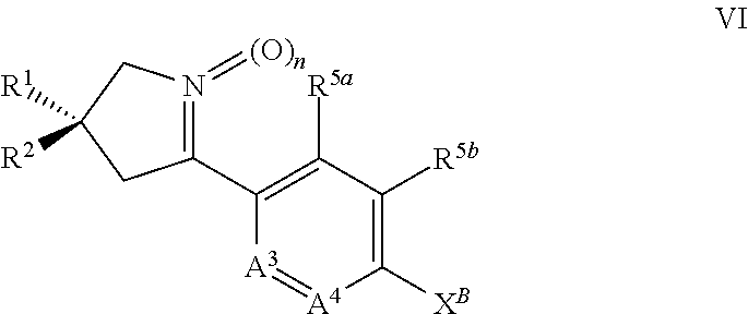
C1(C2=C([R5a])C([R5b])=C([XB])[A4]=[A3]2)=N(=[(O)n])CC([R1])([R2])C1
